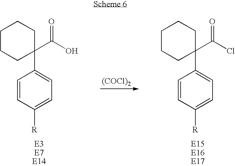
C1CCC(C2=CC=C([R])C=C2)(C(Cl)=O)CC1.C1CCC(C2=CC=C([R])C=C2)(C(O)=O)CC1.[(COCl)2]
